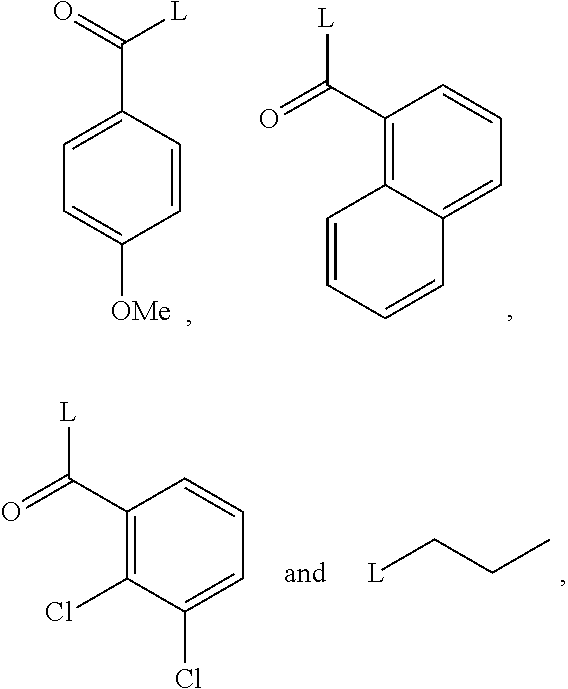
C1=CC(C([L])=O)=CC=C1[OMe].C1=CC=CC2=CC=CC(C(=O)[L])=C12.[L]CCC.C1(C(=O)[L])=C(Cl)C(Cl)=CC=C1
